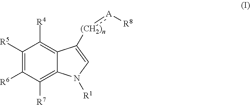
C1([R5])=C([R6])C([R7])=C2C(=C1[R4])C([(CH2)n]:[A][R8])=CN2[R1]
